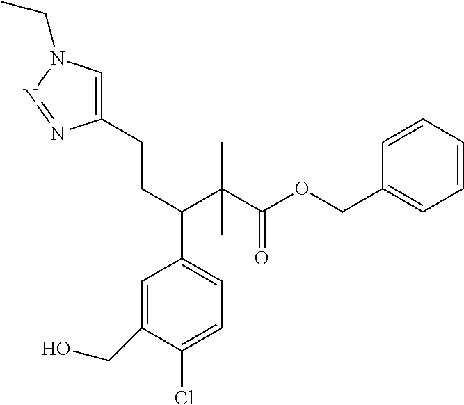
C1=C(CO)C(Cl)=CC=C1C(CCC1=CN(CC)N=N1)C(C(OCC1=CC=CC=C1)=O)(C)C
